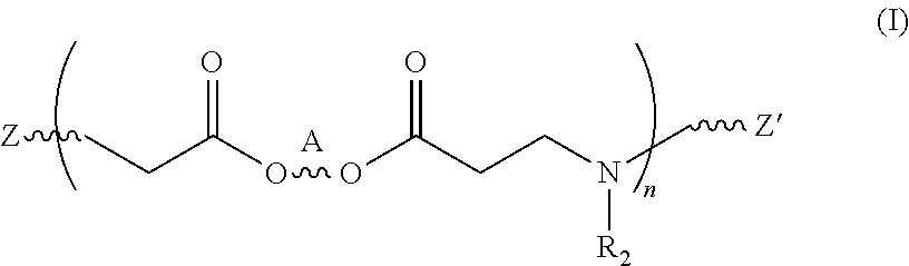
[Z]CCC(OOC(CCN([R2])C[Z])=O)=O.[A]
